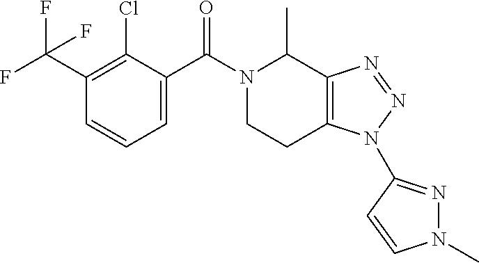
FC(C1=C(Cl)C(C(N2CCC3=C(C2C)N=NN3C2=NN(C)C=C2)=O)=CC=C1)(F)F
